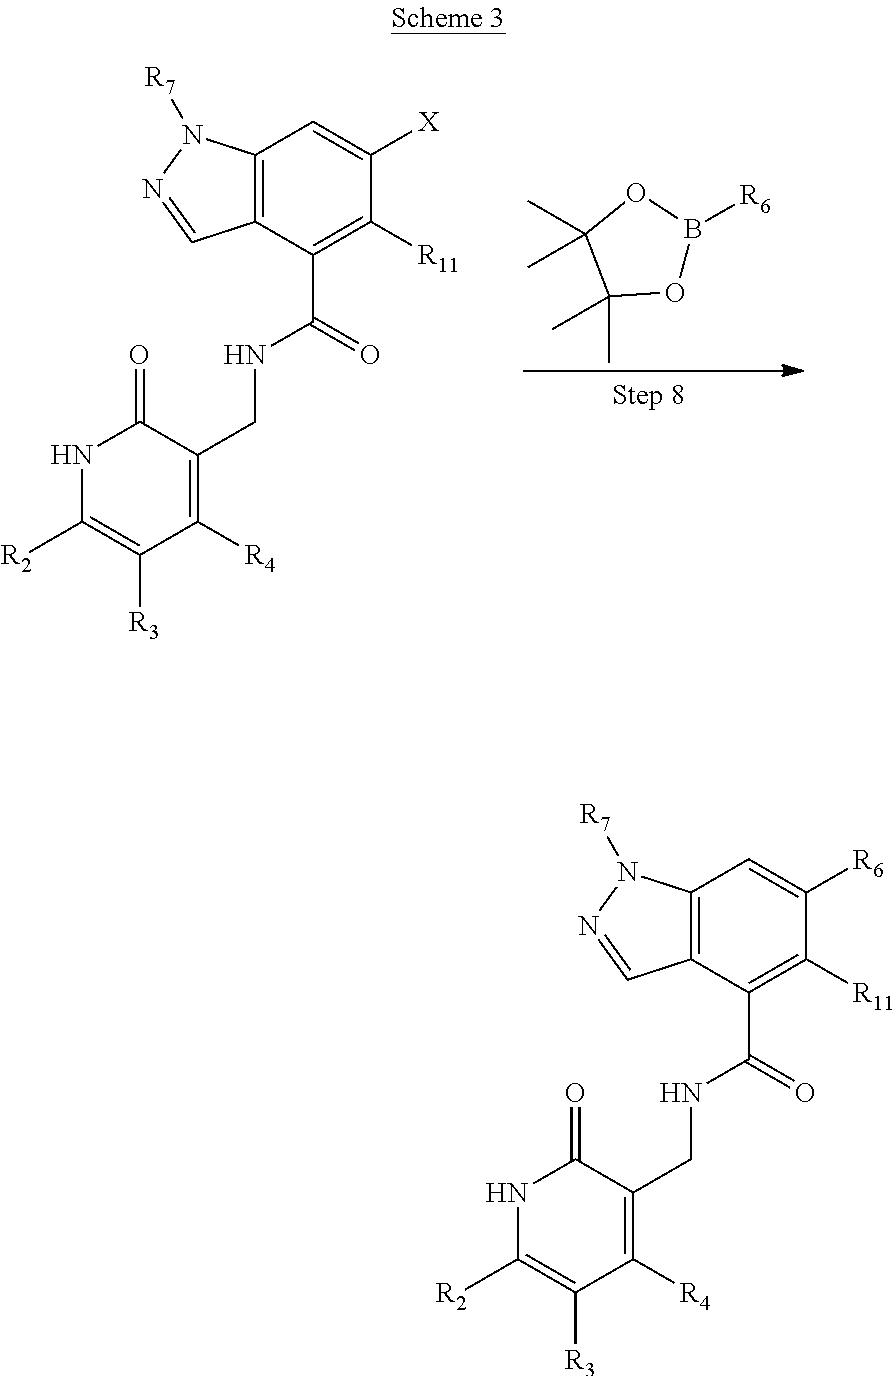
C12=C(C(C(=O)NCC3=C([R4])C([R3])=C([R2])NC3=O)=C([R11])C([X])=C1)C=NN2[R7].O1B([R6])OC(C)(C)C1(C)C.C12=C(C(C(=O)NCC3=C([R4])C([R3])=C([R2])NC3=O)=C([R11])C([R6])=C1)C=NN2[R7]
